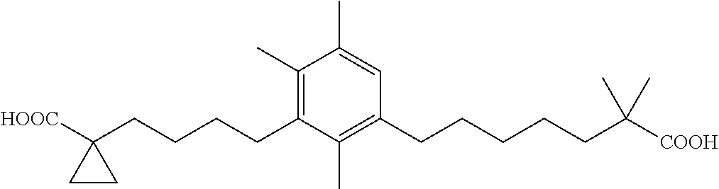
C1(C)=C(CCCCC2([HOOC])CC2)C(C)=C(CCCCCC([COOH])(C)C)C=C1C
